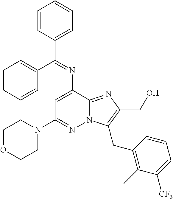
N12C(=NC(CO)=C1CC1=C(C)C([CF3])=CC=C1)C(N=C(C1=CC=CC=C1)C1=CC=CC=C1)=CC(N1CCOCC1)=N2
